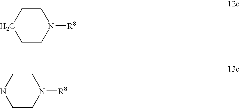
C1CCCCN1[R8].C1CNCCN1[R8]
